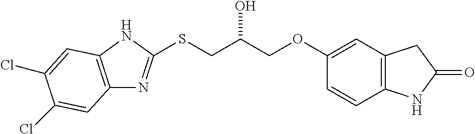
C12=C(C=C(OCC(CSC3=NC4=C(N3)C=C(Cl)C(Cl)=C4)O)C=C1)CC(=O)N2
